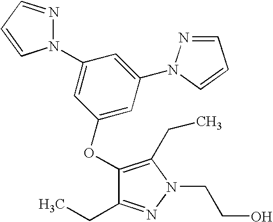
C1(OC2=CC(N3C=CC=N3)=CC(N3N=CC=C3)=C2)=C(CC)N(CCO)N=C1CC
